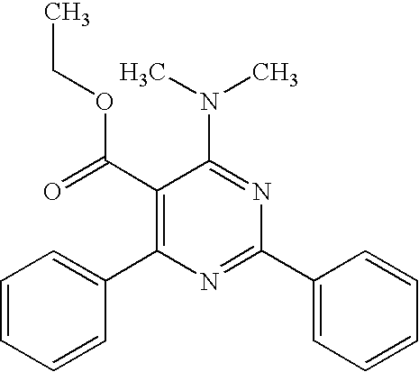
C1(C(=O)OCC)=C(C2=CC=CC=C2)N=C(C2=CC=CC=C2)N=C1N(C)C
